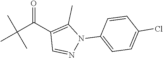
C(C(C1=C(C)N(C2=CC=C(Cl)C=C2)N=C1)=O)(C)(C)C
